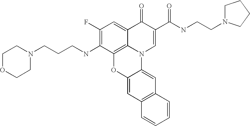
C1(F)=C(NCCCN2CCOCC2)C2=C3C(=C1)C(=O)C(C(=O)NCCN1CCCC1)=CN3C1=CC3=C(C=C1O2)C=CC=C3
